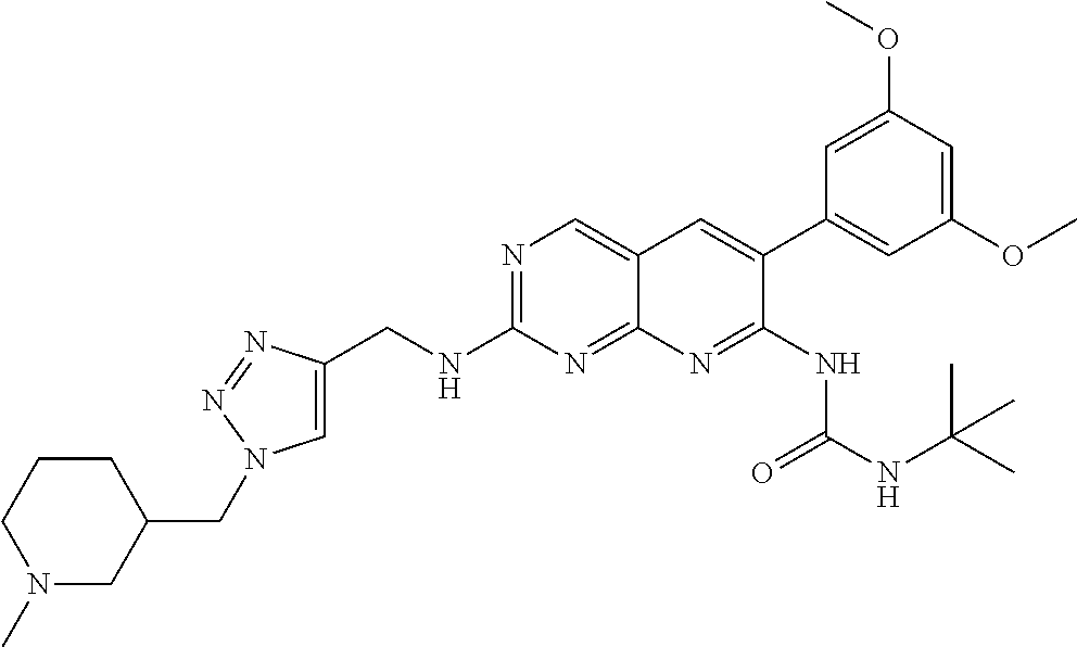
N1=C(NCC2=CN(CC3CCCN(C)C3)N=N2)N=C2C(=C1)C=C(C1=CC(OC)=CC(OC)=C1)C(NC(NC(C)(C)C)=O)=N2
